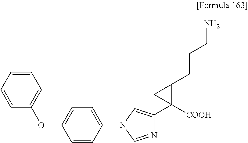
C1(OC2=CC=C(N3C=C(C4([COOH])C(CCCN)C4)N=C3)C=C2)=CC=CC=C1
